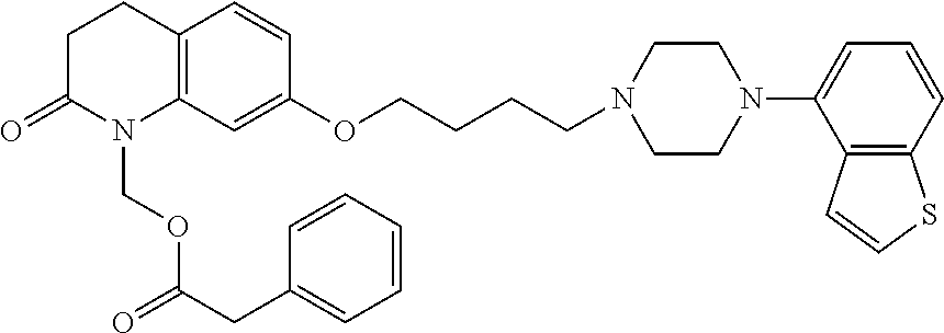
C12=C(C=C(OCCCCN3CCN(C4=CC=CC5=C4C=CS5)CC3)C=C1)N(COC(CC1=CC=CC=C1)=O)C(=O)CC2
